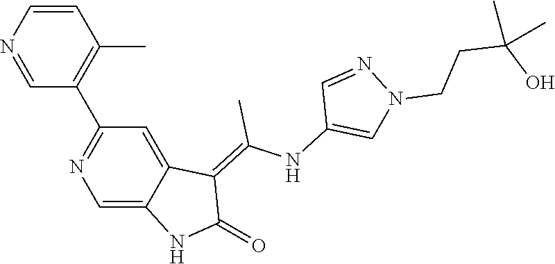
C1=CN=CC(C2=NC=C3C(=C2)C(=C(NC2=CN(CCC(C)(O)C)N=C2)C)C(=O)N3)=C1C
